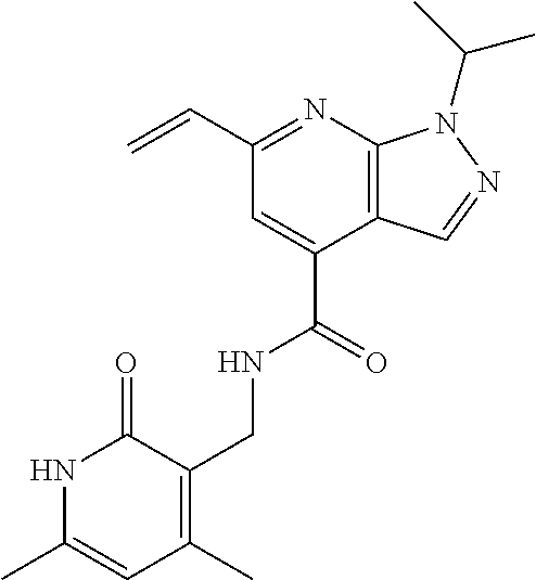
C(C1=NC2=C(C(C(=O)NCC3=C(C)C=C(C)NC3=O)=C1)C=NN2C(C)C)=C
